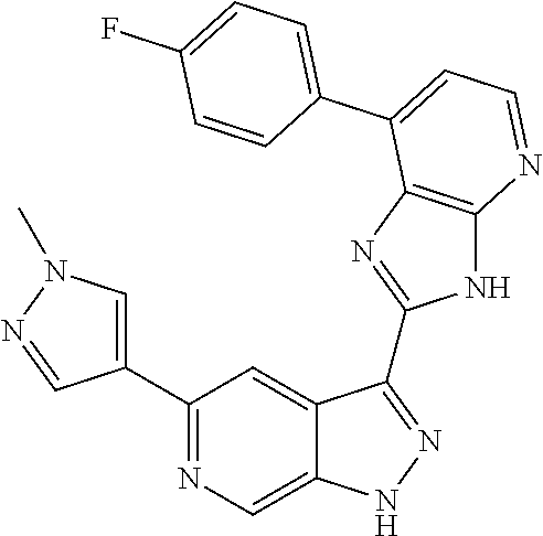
C1(C2=NC=C3C(=C2)C(C2=NC4=C(N2)N=CC=C4C2=CC=C(F)C=C2)=NN3)=CN(C)N=C1
